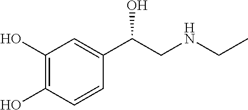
C1(O)=C(O)C=CC(C(CNCC)O)=C1
